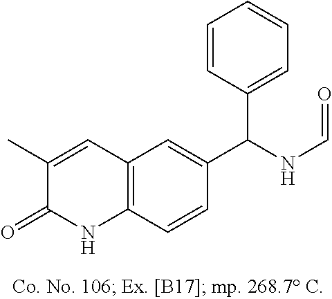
C1(C)=CC2=C(C=CC(C(NC=O)C3=CC=CC=C3)=C2)NC1=O
